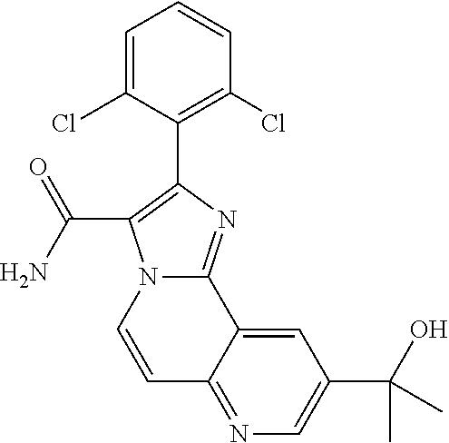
C1=C(Cl)C(C2=C(C(N)=O)N3C(=N2)C2=CC(C(O)(C)C)=CN=C2C=C3)=C(Cl)C=C1
